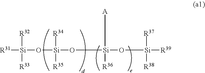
[R31][Si](O[Si](O[Si](O[Si]([R39])([R37])[R38])([R36])[A])([R34])[R35])([R32])[R33]
